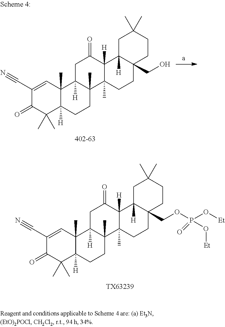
C1(C#N)=CC2(C)C([H])(C(C)(C)C1=O)CCC1(C)C2([H])CC(=O)C2([H])C1(C)CCC1(COP(O[Et])(O[Et])=O)C2([H])CC(C)(C)CC1.[TX63239].C1(C#N)=CC2(C)C([H])(C(C)(C)C1=O)CCC1(C)C2([H])CC(=O)C2([H])C1(C)CCC1(CO)C2([H])CC(C)(C)CC1
